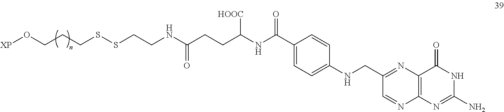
N(C(C1=CC=C(NCC2=NC3=C(N=C2)N=C(N)NC3=O)C=C1)=O)C(CCC(=O)NCCSSCCCO[XP])[HOOC]
